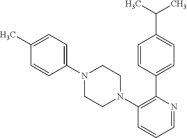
C1(C)=CC=C(N2CCN(C3=C(C4=CC=C(C(C)C)C=C4)N=CC=C3)CC2)C=C1
